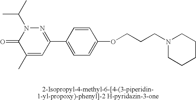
N1=C(C2=CC=C(OCCCN3CCCCC3)C=C2)C=C(C)C(=O)N1C(C)C
